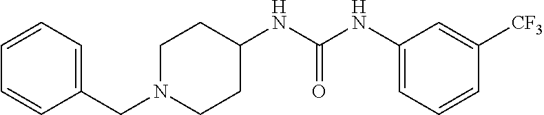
C1(CN2CCC(NC(NC3=CC=CC([CF3])=C3)=O)CC2)=CC=CC=C1
